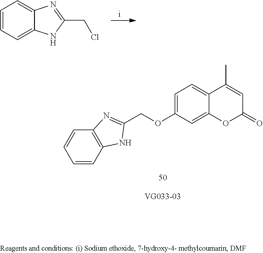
C1=CC=C2C(=C1)N=C(CCl)N2.C12=C(C=CC=C1)N=C(COC1=CC=C3C(=C1)OC(=O)C=C3C)N2
